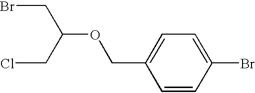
C1=CC(Br)=CC=C1COC(CBr)CCl
